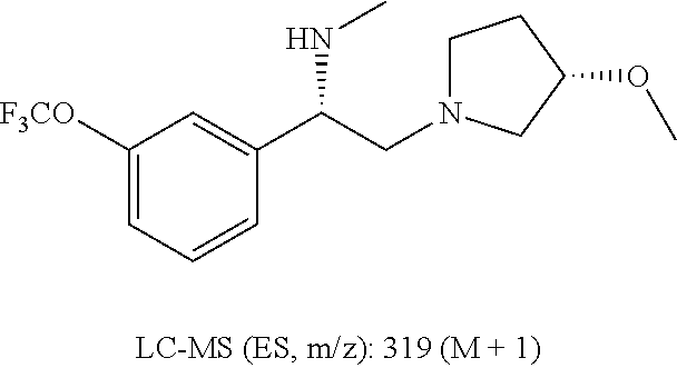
C1([F3CO])=CC=CC(C(NC)CN2CCC(OC)C2)=C1
